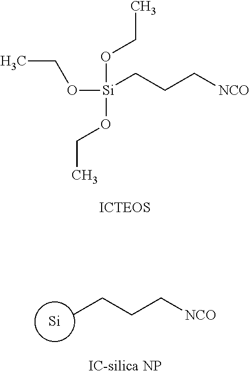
[NCO]CCC[Si](OCC)(OCC)OCC.[NCO]CCCC.[Si]
